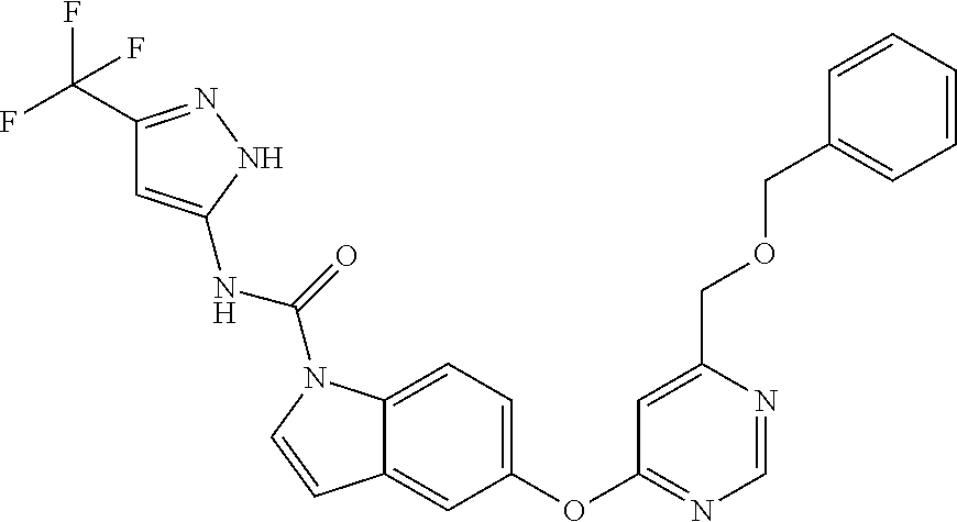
C1(OC2=NC=NC(COCC3=CC=CC=C3)=C2)=CC=C2C(=C1)C=CN2C(=O)NC1=CC(C(F)(F)F)=NN1
